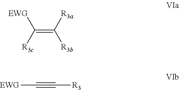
[R3a]C([R3b])=C([EWG])[R3c].[EWG]C#C[R3]
